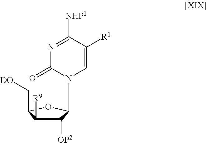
N1=C([NHP1])C([R1])=CN(C2C([OP2])C([R9])C(C[DO])O2)C1=O
